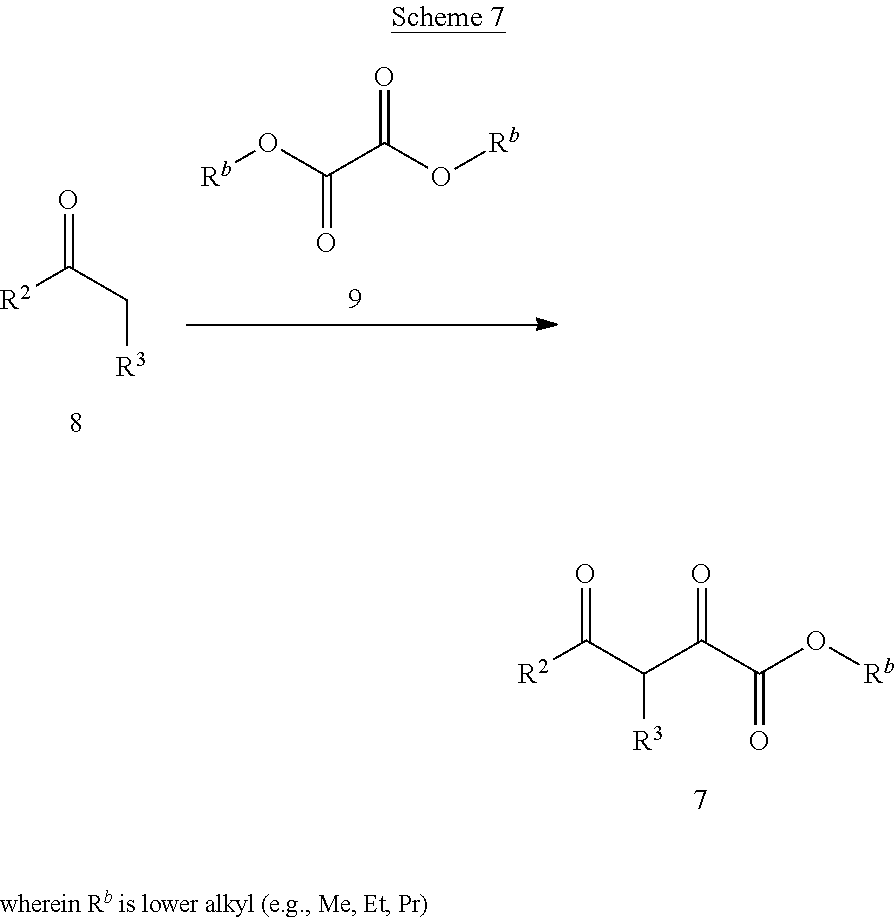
[R2]C(C(C(C(O[Rb])=O)=O)[R3])=O.O=C(C[R3])[R2].O=C(O[Rb])C(O[Rb])=O
